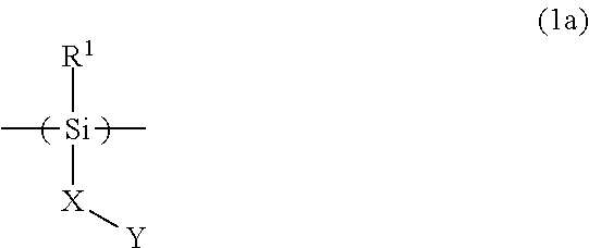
[R1][Si](C)(C)[X][Y]
